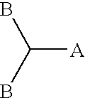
C([A])(B)B
